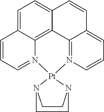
C1=C2C3=C4C(=C1)C=CC1=CC=CN(=C41)[Pt]1(N3=CC=C2)N2CCN1CC2
